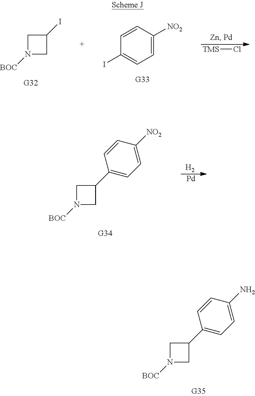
N1([BOC])CC(C2=CC=C(N)C=C2)C1.N1([BOC])CC(I)C1.C1=C([NO2])C=CC(I)=C1.[TMS]Cl.[H2].[Pd].N1([BOC])CC(C2=CC=C([NO2])C=C2)C1
